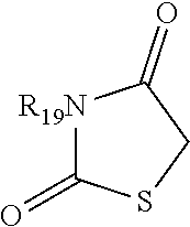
[R19N]1C(=O)SCC1=O
